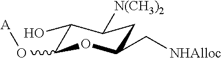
C1(O)C(O[A])OC(C[NHAlloc])CC1[N(CH3)2]
